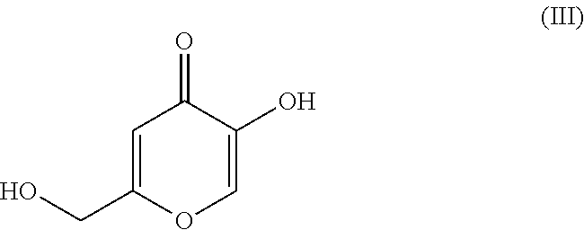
C1=C(CO)OC=C(O)C1=O
